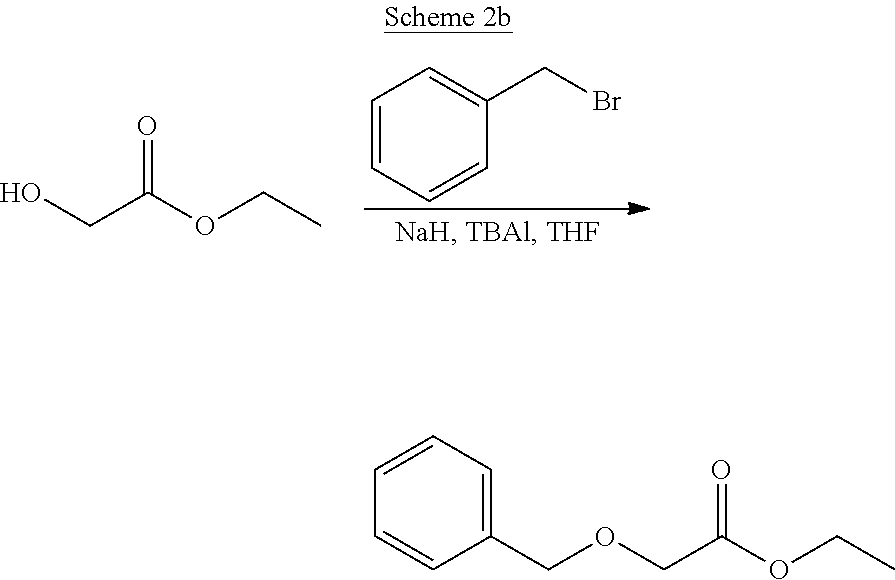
C1=CC=CC(CBr)=C1.OCC(OCC)=O.C1=CC=CC(COCC(OCC)=O)=C1
